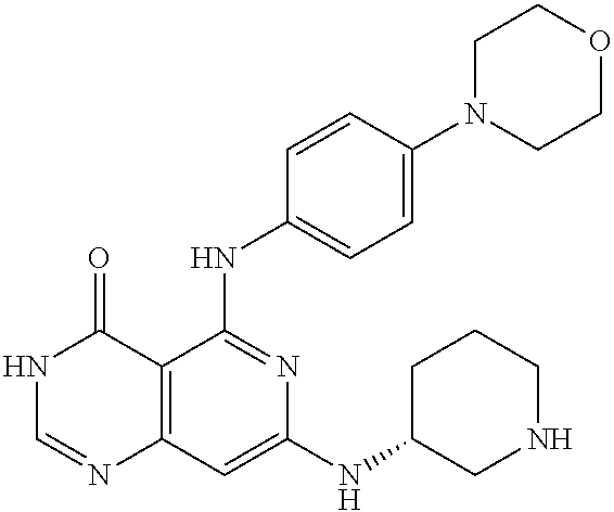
C12=C(C=C(NC3CNCCC3)N=C1NC1=CC=C(N3CCOCC3)C=C1)N=CNC2=O
